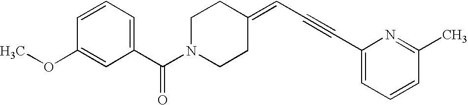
C1=CC=C(C(N2CCC(=CC#CC3=CC=CC(C)=N3)CC2)=O)C=C1OC
